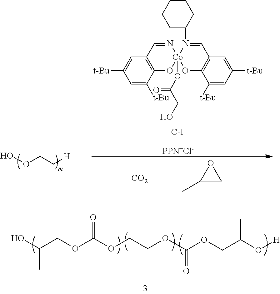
OOCC[H].N12=CC3=C(O[Co]14(OC(=O)CO)OC1=C(C=N4C4C2CCCC4)C=C([t-Bu])C=C1[t-Bu])C([t-Bu])=CC([t-Bu])=C3.[C-I].[PPN+Cl-].C1(C)CO1.[CO2].OC(COC(OCCOC(=O)OCC(O[H])C)=O)C
